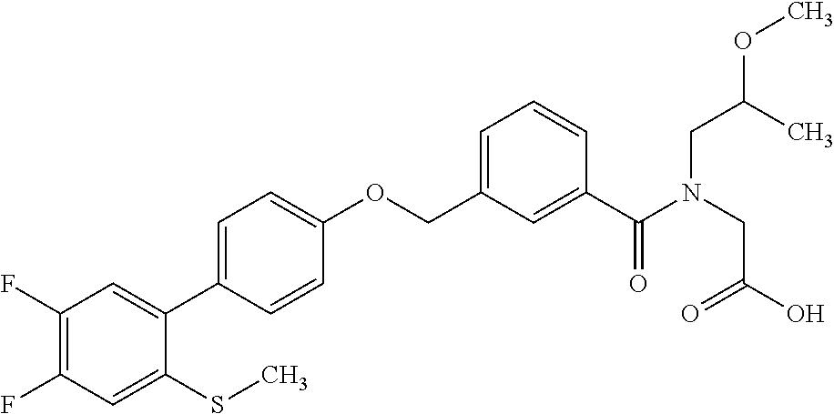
C1(F)=C(F)C=C(SC)C(C2=CC=C(OCC3=CC=CC(C(N(CC(C)OC)CC(O)=O)=O)=C3)C=C2)=C1
